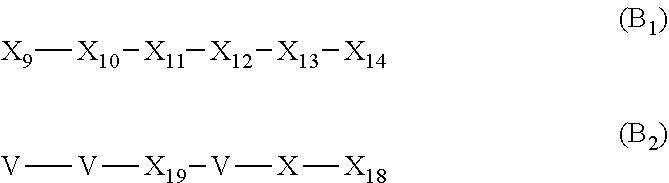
[X9][X10][X11][X12][X13][X14].[V][V][X19][V][X][X18]
